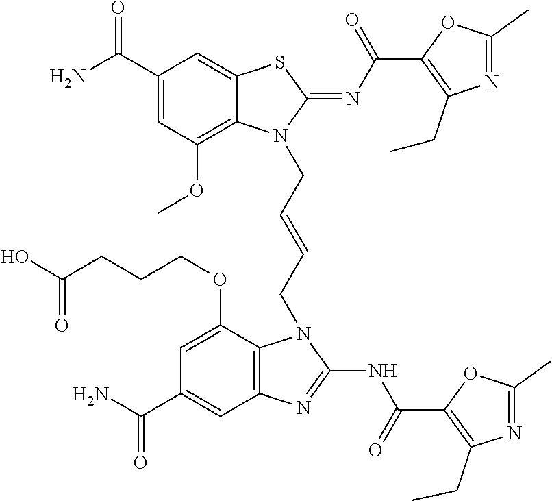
NC(C1=CC(OC)=C2C(=C1)SC(=NC(=O)C1=C(CC)N=C(C)O1)N2CC=CCN1C2=C(C=C(C(N)=O)C=C2OCCCC(O)=O)N=C1NC(=O)C1=C(CC)N=C(C)O1)=O
